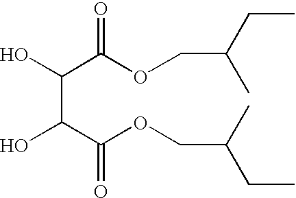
C(C(C(OCC(CC)C)=O)O)(C(OCC(CC)C)=O)O
